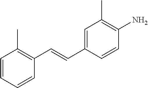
C1(C=CC2=C(C)C=CC=C2)=CC(C)=C(N)C=C1
